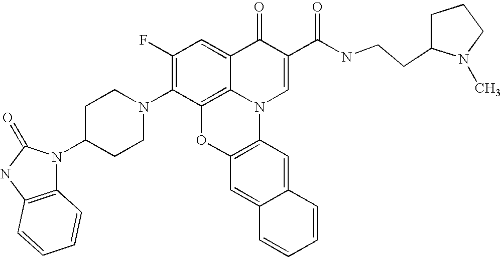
C1(F)=C(N2CCC(N3C4=C(NC3=O)C=CC=C4)CC2)C2=C3C(=C1)C(=O)C(C(NCCC1N(C)CCC1)=O)=CN3C1=C(O2)C=C2C(=C1)C=CC=C2
